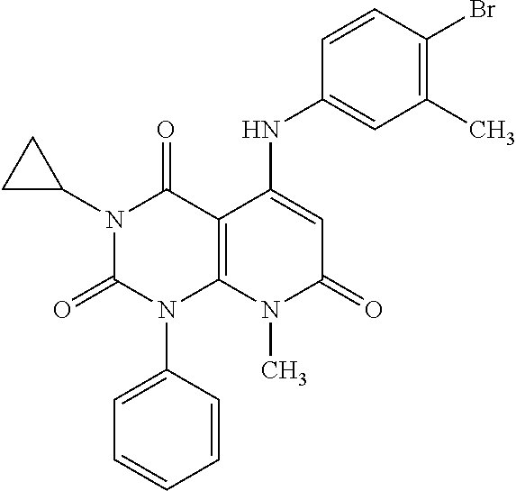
C1=CC(N2C3=C(C(=O)N(C4CC4)C2=O)C(NC2=CC(C)=C(Br)C=C2)=CC(=O)N3C)=CC=C1
